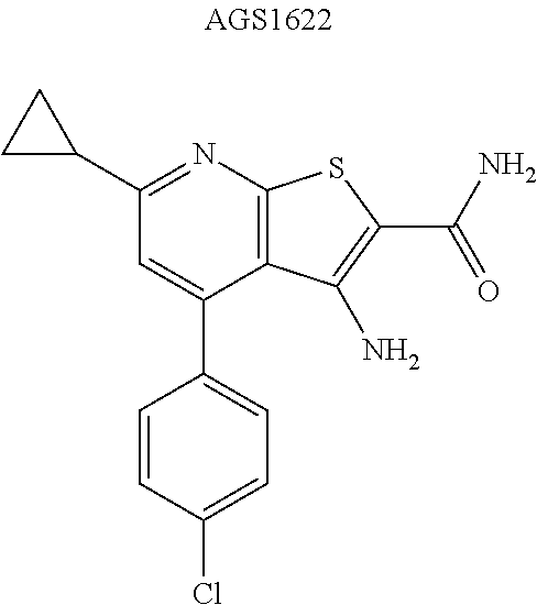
C1C(C2=NC3=C(C(C4=CC=C(Cl)C=C4)=C2)C(N)=C(C(N)=O)S3)C1
